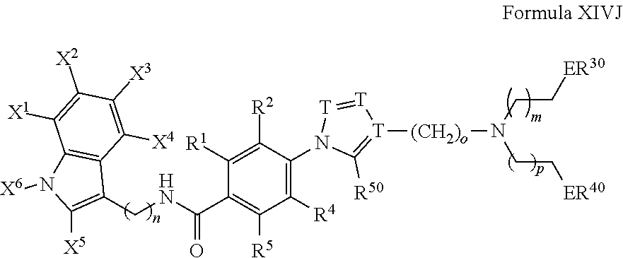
C1(C(=O)NCC2=C([X5])N([X6])C3=C2C([X4])=C([X3])C([X2])=C3[X1])=C([R5])C([R4])=C(N2C([R50])=[T]([(CH2)o]N(CC[ER40])CC[ER30])[T]=[T]2)C([R2])=C1[R1].[H]
